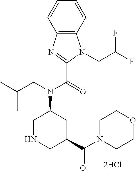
C12=C(C=CC=C1)N(CC(F)F)C(C(=O)N(CC(C)C)C1CNCC(C(N3CCOCC3)=O)C1)=N2
